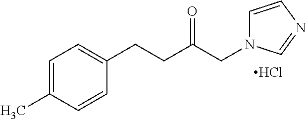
C1=C(C)C=CC(CCC(CN2C=CN=C2)=O)=C1.Cl
